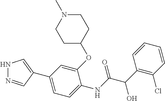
C1C(OC2=CC(C3=CNN=C3)=CC=C2NC(C(C2=C(Cl)C=CC=C2)O)=O)CCN(C)C1
